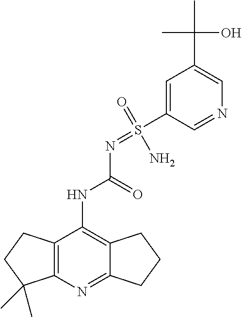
O=S(N)(=NC(NC1=C2C(=NC3=C1CCC3(C)C)CCC2)=O)C1=CC(C(C)(C)O)=CN=C1
